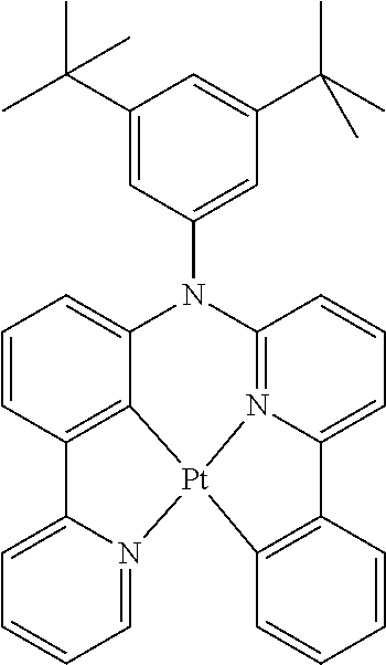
C1=CC2=C3C(=C1)N(C1=CC(C(C)(C)C)=CC(C(C)(C)C)=C1)C1=N4C(=CC=C1)C1=C(C=CC=C1)[Pt]34N1=CC=CC=C21
